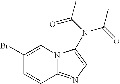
C1(Br)=CN2C(=NC=C2N(C(C)=O)C(=O)C)C=C1
